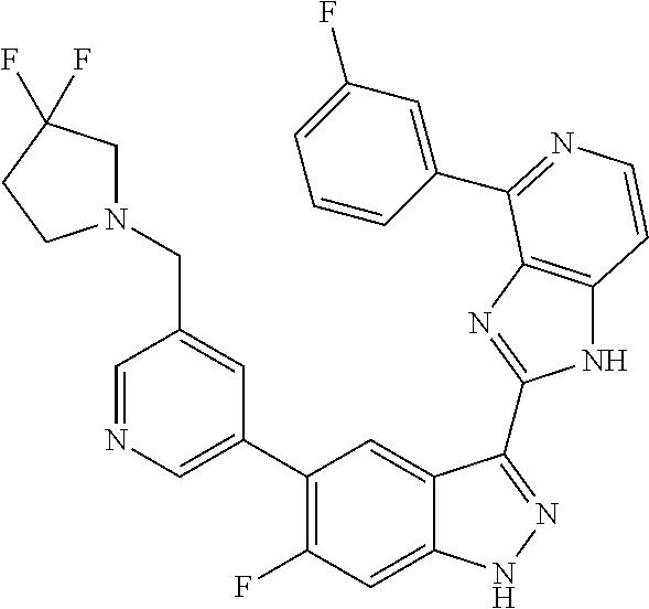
C1=C(C2=C(F)C=C3C(=C2)C(C2=NC4=C(N2)C=CN=C4C2=CC(F)=CC=C2)=NN3)C=C(CN2CC(F)(F)CC2)C=N1
